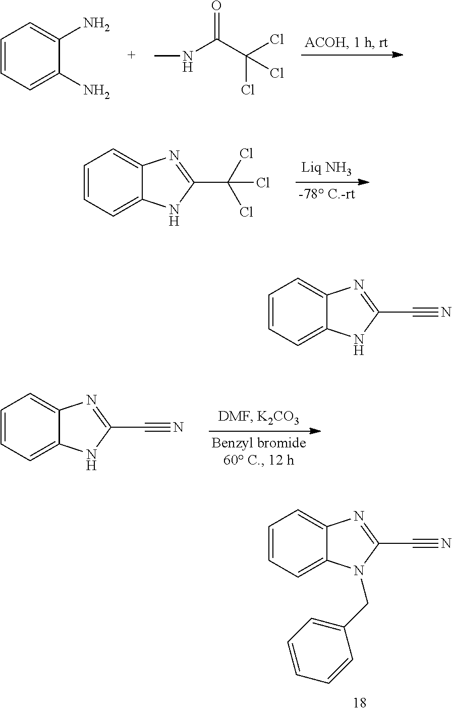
C1=CC=C(N)C(N)=C1.CNC(C(Cl)(Cl)Cl)=O.C1=CC=C2C(=C1)N=C(C(Cl)(Cl)Cl)N2.C1=CC=C2C(=C1)N=C(C#N)N2.C1=CC=C2C(=C1)N=C(C#N)N2CC1=CC=CC=C1.C1=CC=C2C(=C1)N=C(C#N)N2
